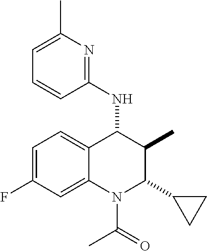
C1=C(F)C=C2C(=C1)C(NC1=NC(C)=CC=C1)C(C)C(C1CC1)N2C(C)=O
